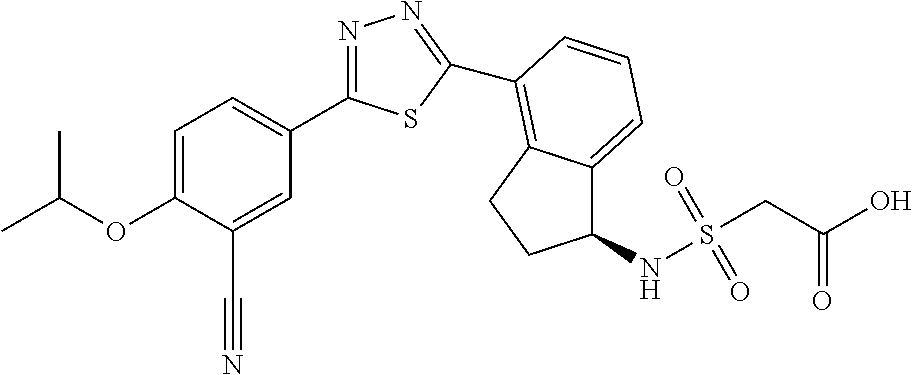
C1=C(OC(C)C)C(C#N)=CC(C2=NN=C(C3=C4C(=CC=C3)C(NS(CC(O)=O)(=O)=O)CC4)S2)=C1
